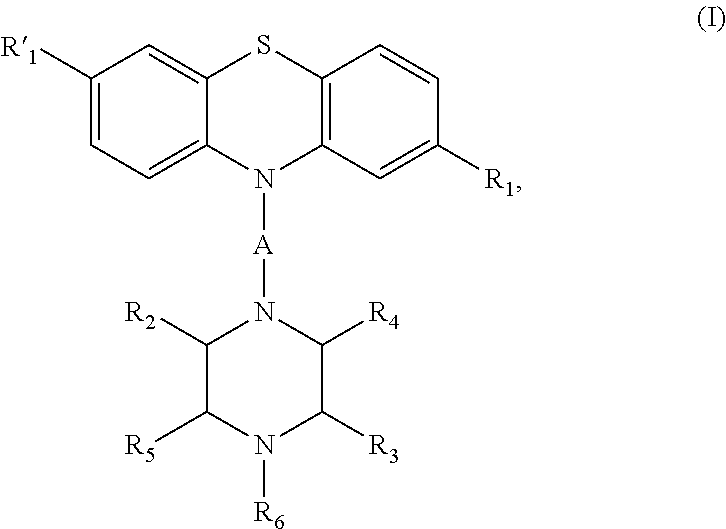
C1([R1])=CC=C2C(=C1)SC1=C(N2[A]N2C([R2])C([R5])N([R6])C([R3])C2[R4])C=C([R1])C=C1
